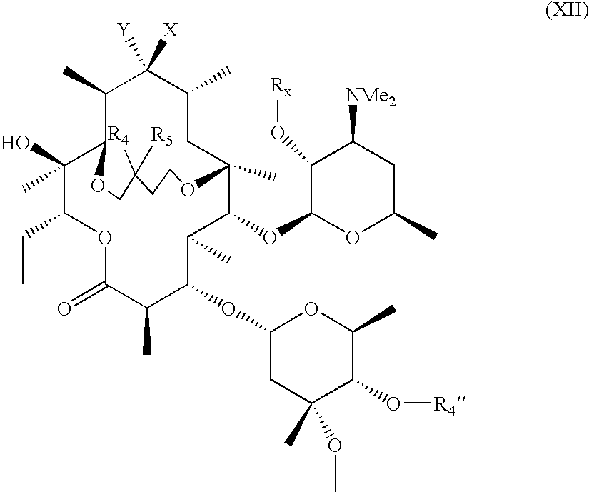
C1(O)(C)C(CC)OC(=O)C(C)C(OC2CC(C)(OC)C(O[R4])C(C)O2)C(C)C(OC2OC(C)CC([NMe2])C2O[Rx])C2(C)CC(C)C([X])([Y])C(C)C1OCC([R4])([R5])CCO2
